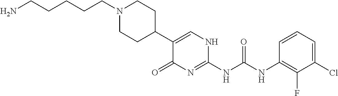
C1(C2=CNC(NC(NC3=C(F)C(Cl)=CC=C3)=O)=NC2=O)CCN(CCCCCN)CC1
